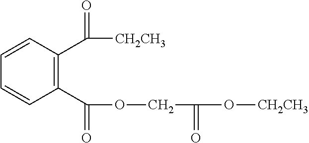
C1(C(OCC(=O)O[CH2CH3])=O)=C(C([CH2CH3])=O)C=CC=C1
